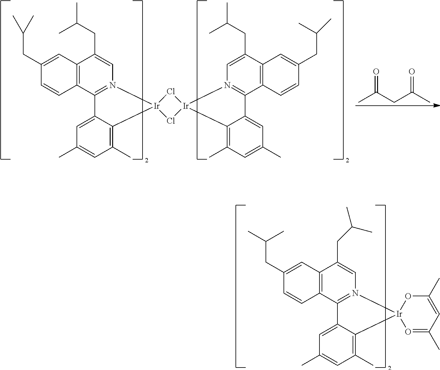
CC(CC(C)=O)=O.C1=CC2=C(C=C1CC(C)C)C(CC(C)C)=CN1=C2C2=CC(C)=CC(C)=C2[Ir]12Cl[Ir]1(Cl2)N2=C(C3=C(C=C(CC(C)C)C=C3)C(CC(C)C)=C2)C2=CC(C)=CC(C)=C21.C1=CC2=C(C=C1CC(C)C)C(CC(C)C)=CN1=C2C2=CC(C)=CC(C)=C2[Ir]12O=C(C)C=C(C)O2
